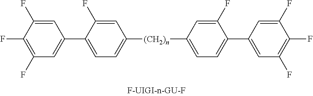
[(CH2)n](C1=CC=C(C2=CC(F)=C(F)C(F)=C2)C(F)=C1)C1=CC=C(C2=CC(F)=C(F)C(F)=C2)C(F)=C1
